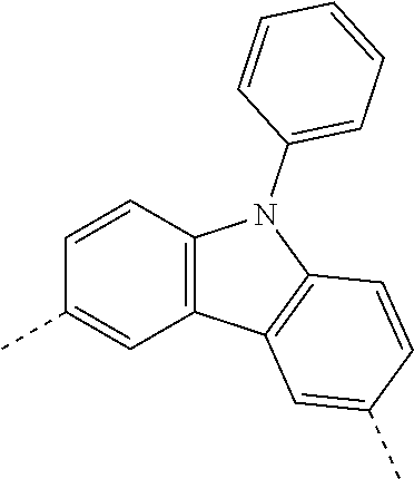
C1=CC2=C(C=C1C)C1=C(N2C2=CC=CC=C2)C=CC(C)=C1
